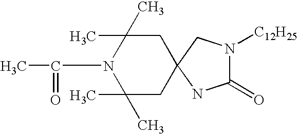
C1C2(CC(C)(C)N(C(=O)C)C1(C)C)NC(=O)N([C12H25])C2
